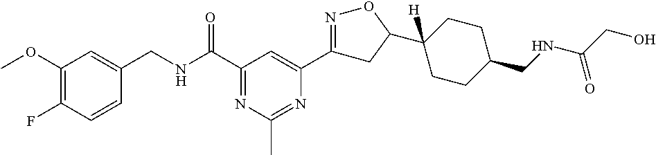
C1(OC)=C(F)C=CC(CNC(C2=NC(C)=NC(C3=NOC(C4([H])CCC(CNC(CO)=O)CC4)C3)=C2)=O)=C1
